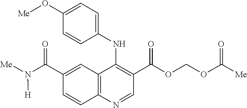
C12=C(N=CC(C(OCOC([Me])=O)=O)=C1NC1=CC=C(O[Me])C=C1)C=CC(C(N([Me])[H])=O)=C2
